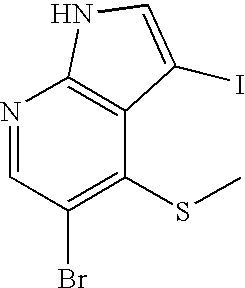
N1=CC(Br)=C(SC)C2=C1NC=C2I
